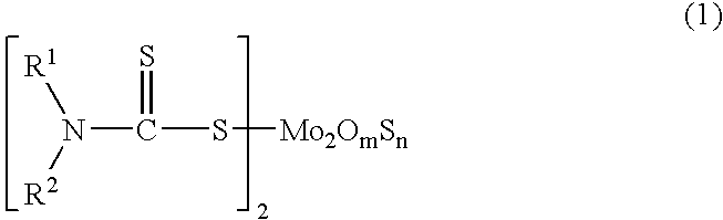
N(C(S[Mo2OmSn])=S)([R1])[R2]
